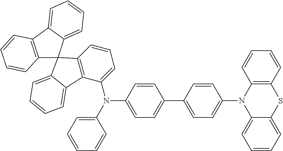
C12=C(C3=CC=CC=C3C13C1=C(C(N(C4=CC=CC=C4)C4=CC=C(C5=CC=C(N6C7=CC=CC=C7SC7=C6C=CC=C7)C=C5)C=C4)=CC=C1)C1=CC=CC=C31)C=CC=C2
